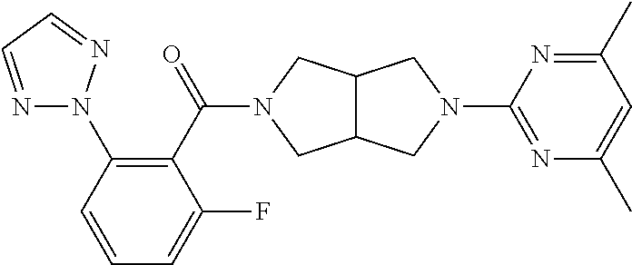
C12C(CN(C(C3=C(N4N=CC=N4)C=CC=C3F)=O)C1)CN(C1=NC(C)=CC(C)=N1)C2
